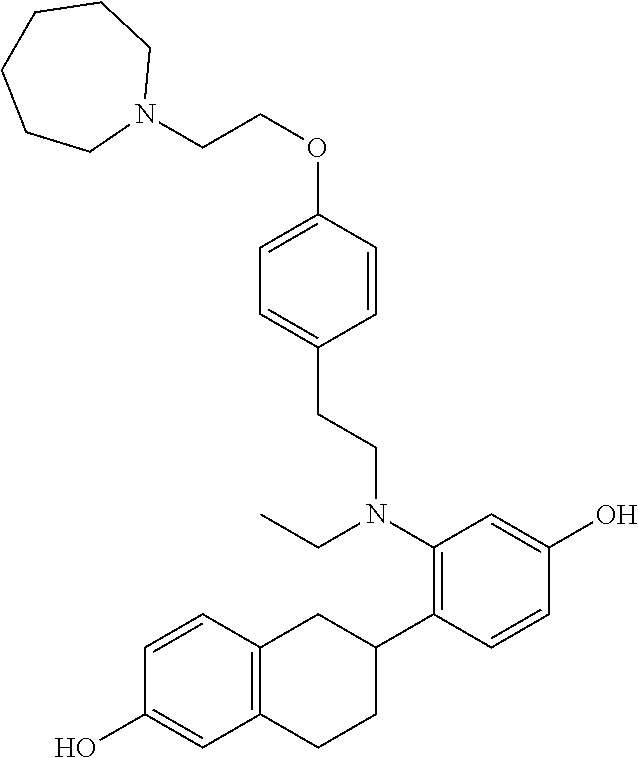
O(C1=CC=C(CCN(C2=C(C3CC4=C(CC3)C=C(O)C=C4)C=CC(O)=C2)CC)C=C1)CCN1CCCCCC1
